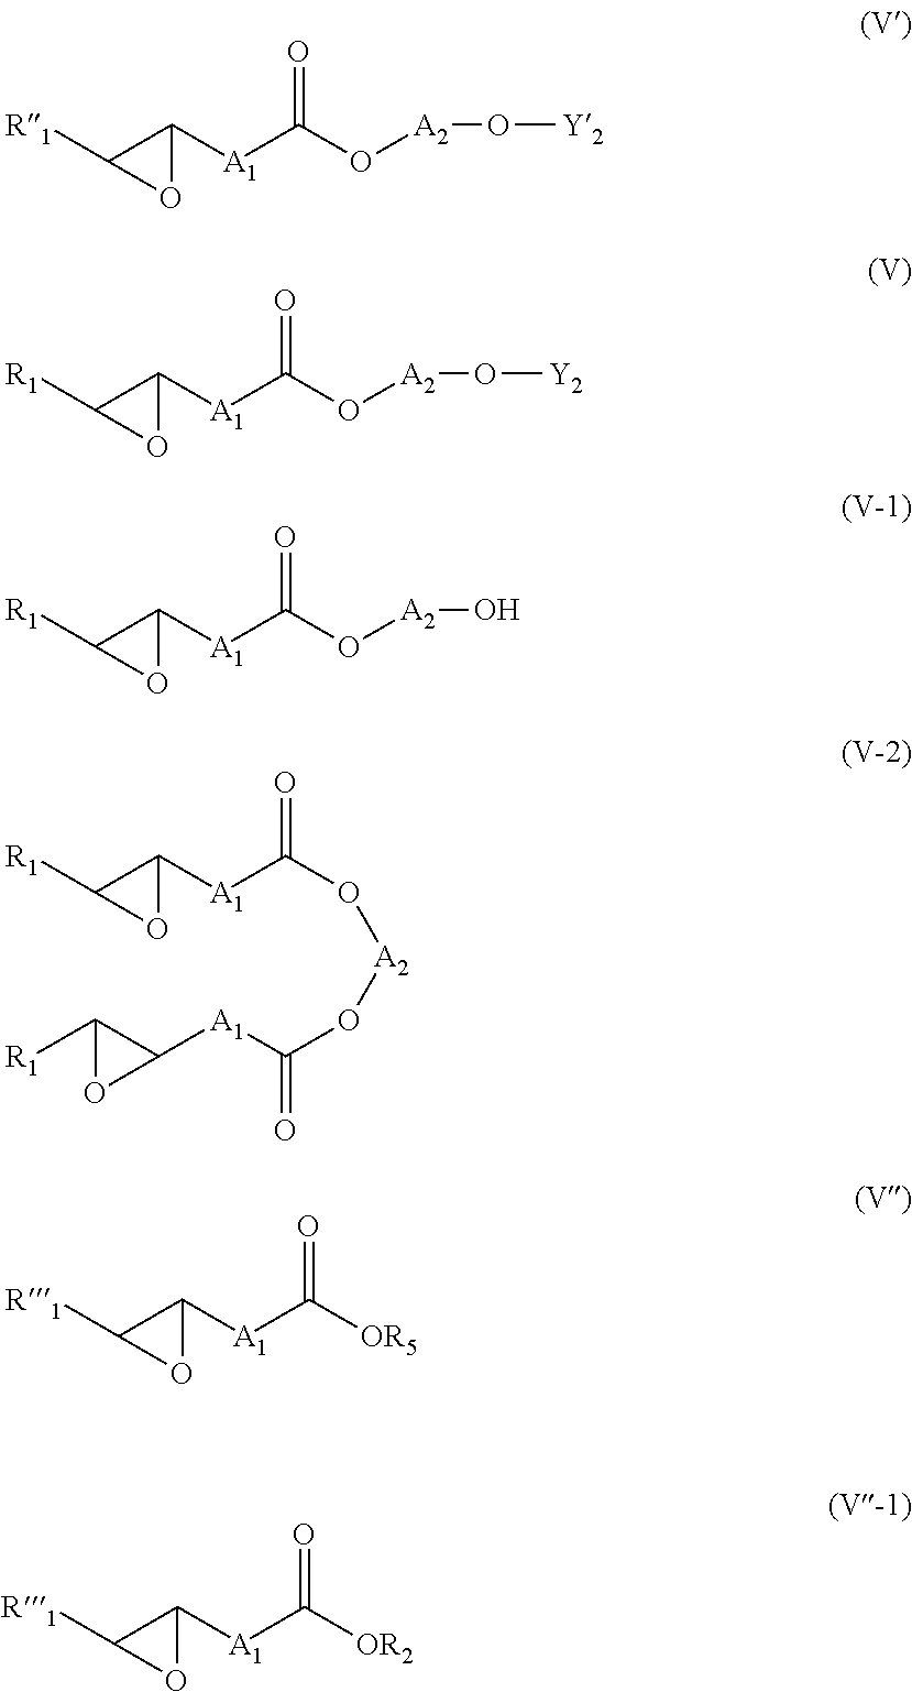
[R1]C1C([A1]C(O[A2]O[Y2])=O)O1.[R1]C1C([A1]C(O[A2]O[Y2])=O)O1.[R1]C1C([A1]C(O[A2]O)=O)O1.[R1]C1C([A1]C(O[A2]OC([A1]C2C([R1])O2)=O)=O)O1.[R1]C1C([A1]C([OR5])=O)O1.[R1]C1C([A1]C([OR2])=O)O1
